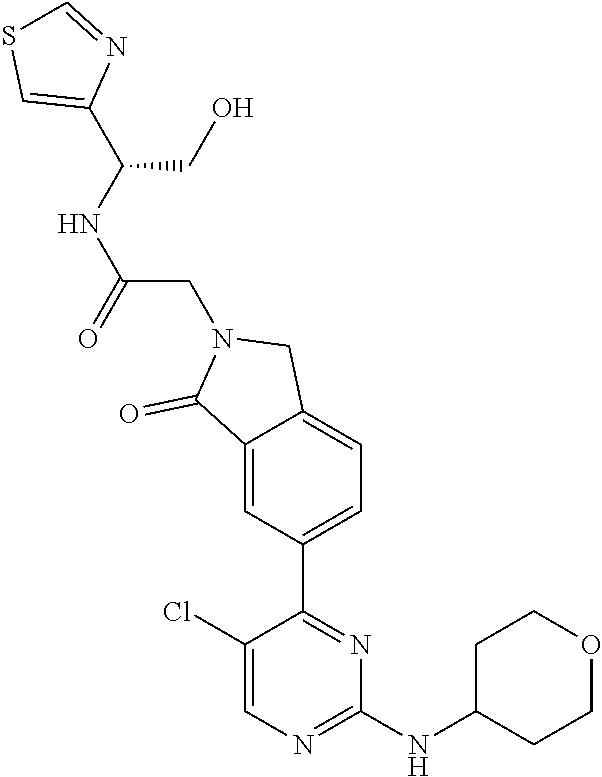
C1(Cl)=CN=C(NC2CCOCC2)N=C1C1=CC=C2C(=C1)C(=O)N(CC(NC(C1=CSC=N1)CO)=O)C2
